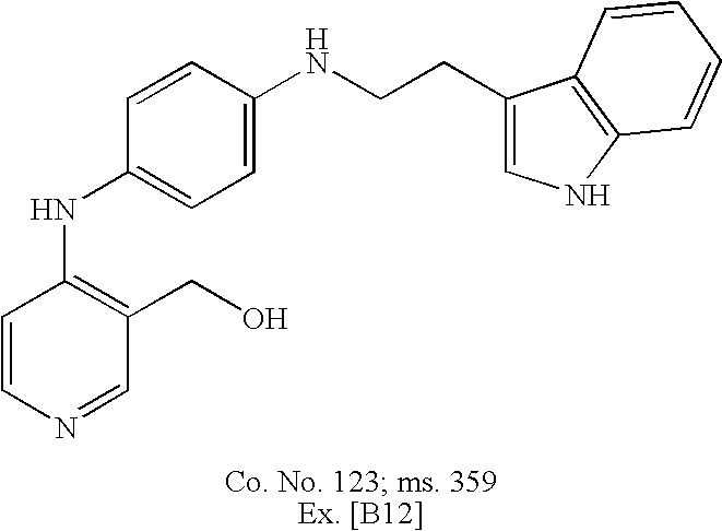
C1=CN=CC(CO)=C1NC1=CC=C(NCCC2=CNC3=C2C=CC=C3)C=C1
